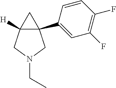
C12(C3=CC(F)=C(F)C=C3)C([H])(CN(CC)C1)C2
